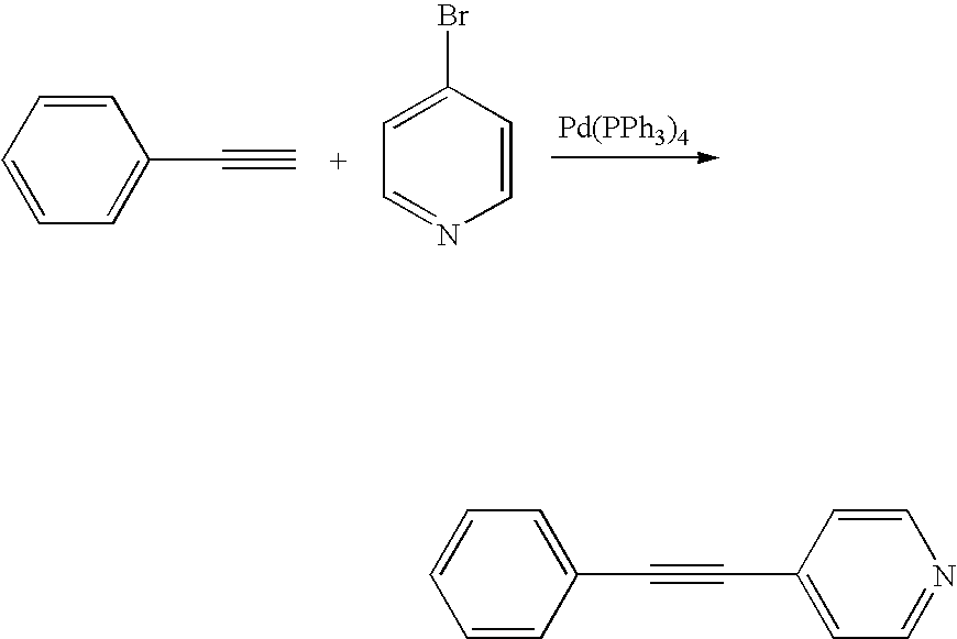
C1=CC=C(C#C)C=C1.C1=CC(Br)=CC=N1.[Pd(PPh3)4].C1=CC=C(C#CC2=CC=NC=C2)C=C1
